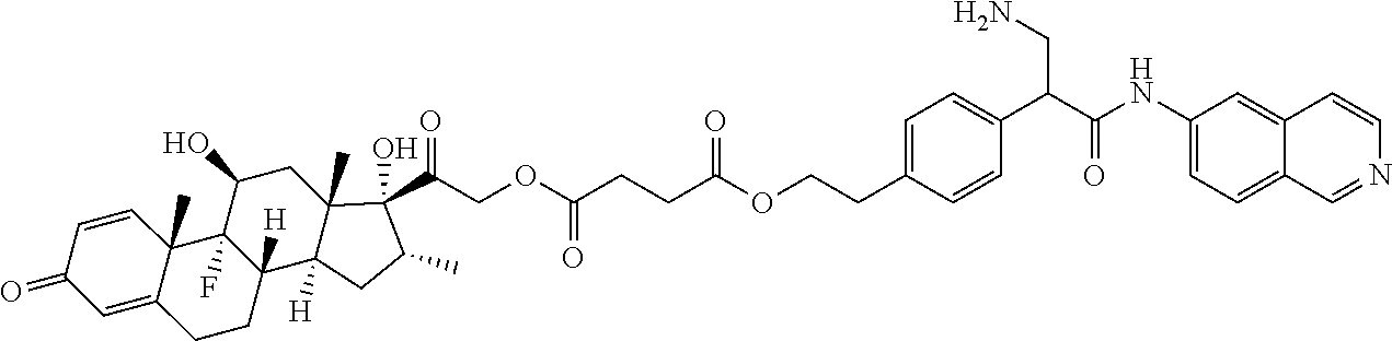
C(CC(OCCC1=CC=C(C(C(=O)NC2=CC=C3C(=C2)C=CN=C3)CN)C=C1)=O)C(=O)OCC(C1(O)C2(C)C([H])(C3([H])CCC4=CC(=O)C=CC4(C)C3(F)C(O)C2)CC1C)=O
